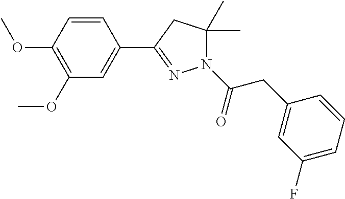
C1=CC(OC)=C(OC)C=C1C1=NN(C(CC2=CC(F)=CC=C2)=O)C(C)(C)C1
